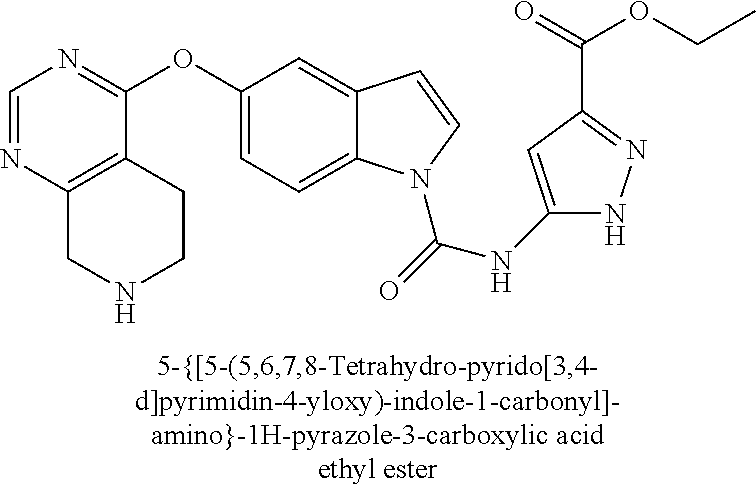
C1=NC2=C(C(OC3=CC=C4C(=C3)C=CN4C(=O)NC3=CC(C(OCC)=O)=NN3)=N1)CCNC2
